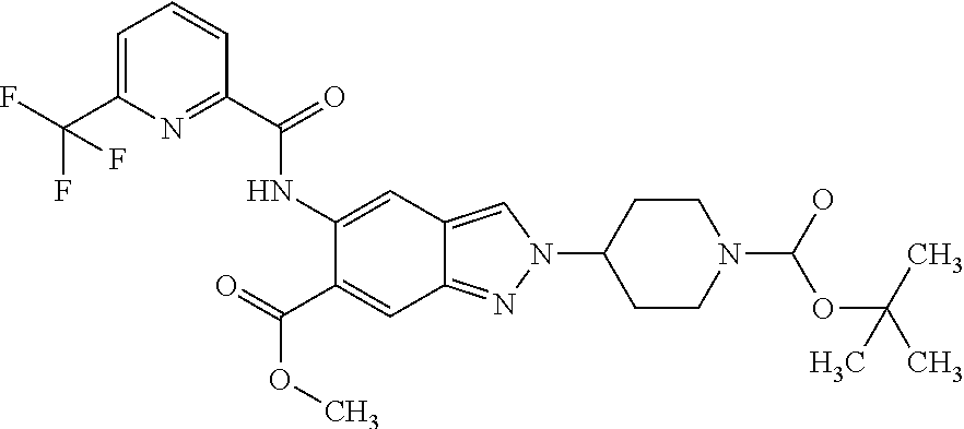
C1=C(C(F)(F)F)N=C(C(=O)NC2=CC3=CN(C4CCN(C(O)OC(C)(C)C)CC4)N=C3C=C2C(=O)OC)C=C1
